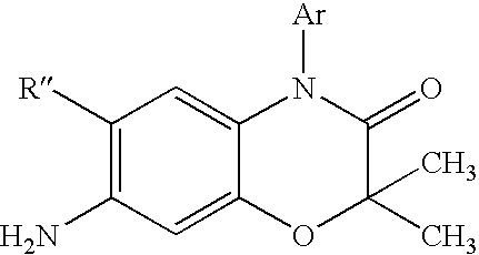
C1([R])=C(N)C=C2C(=C1)N([Ar])C(=O)C(C)(C)O2
